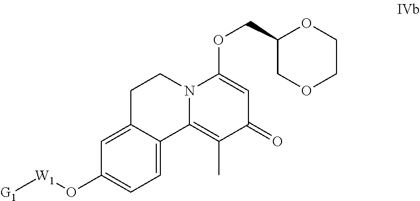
C1=C2C(=CC=C1O[W1][G1])C1=C(C)C(=O)C=C(OCC3COCCO3)N1CC2
